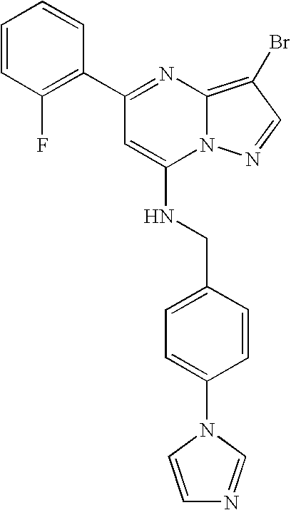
C1=CC(F)=C(C2=NC3=C(Br)C=NN3C(NCC3=CC=C(N4C=NC=C4)C=C3)=C2)C=C1
